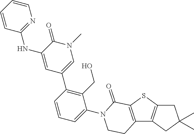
C12=C(SC3=C1CC(C)(C)C3)C(=O)N(C1=CC=CC(C3=CN(C)C(=O)C(NC4=NC=CC=C4)=C3)=C1CO)CC2
